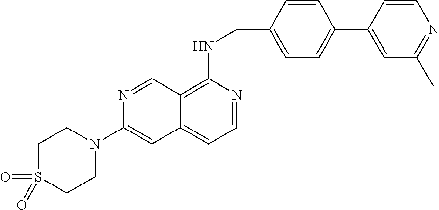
C1=CC(CNC2=C3C(=CC=N2)C=C(N2CCS(=O)(=O)CC2)N=C3)=CC=C1C1=CC(C)=NC=C1
